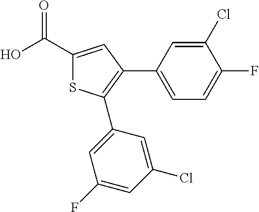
OC(C1=CC(C2=CC=C(F)C(Cl)=C2)=C(C2=CC(F)=CC(Cl)=C2)S1)=O
